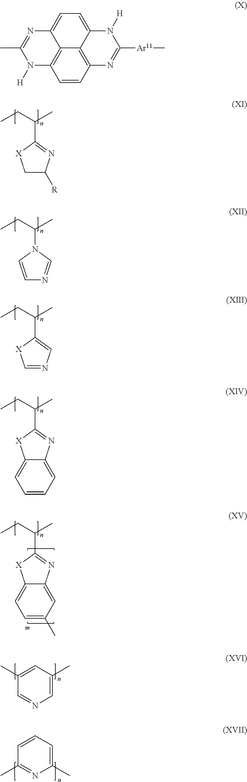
C1C([R])N=C(C(CC)C)[X]1.C1=CN(C(CC)C)C=N1.C1=NC=C(C(CC)C)[X]1.C12=CC=CC=C1N=C(C(CC)C)[X]2.C12=CC=C(C)C=C1N=C(C(CC)C)[X]2.C1=C(C)C=C(C)C=N1.C1=C(C)N=C(C)C=C1.C1=CC2=C3C4=C1N([H])C(C)=NC4=CC=C3N([H])C([Ar11]C)=N2
